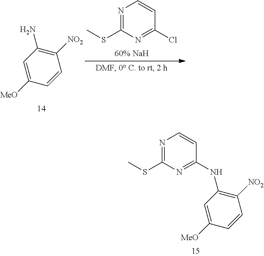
C1([NO2])=C(N)C=C([MeO])C=C1.N1=C(SC)N=C(Cl)C=C1.N1=C(SC)N=C(NC2=C([NO2])C=CC([MeO])=C2)C=C1
